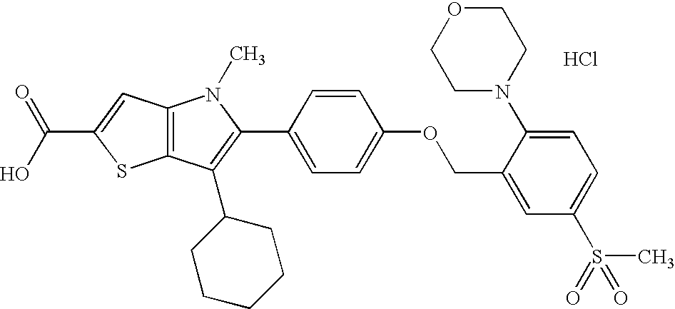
C12=C(C(C3CCCCC3)=C(C3=CC=C(OCC4=CC(S(=O)(C)=O)=CC=C4N4CCOCC4)C=C3)N1C)SC(C(O)=O)=C2.Cl
